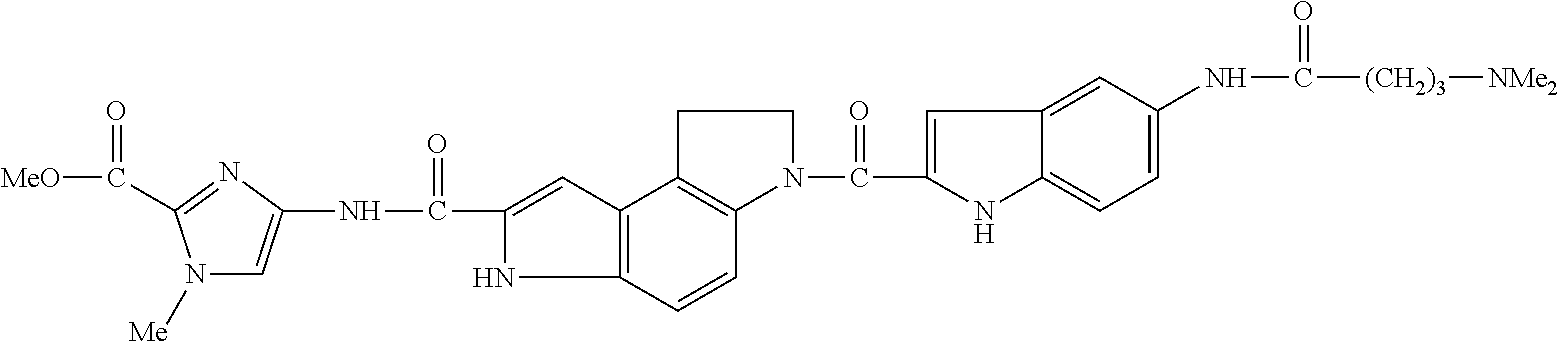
N1([Me])C=C(NC(C2=CC3=C(N2)C=CC2=C3CCN2C(C2=CC3=CC(NC(=O)[(CH2)3][NMe2])=CC=C3N2)=O)=O)N=C1C(=O)[MeO]
